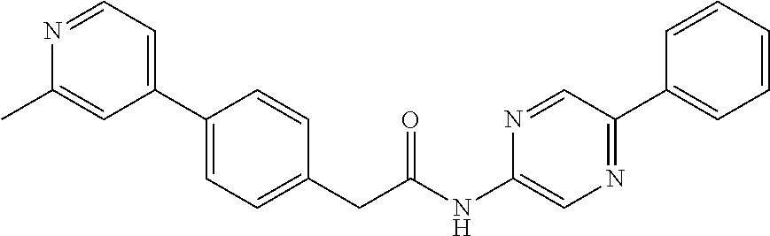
C1(C2=CC=C(CC(NC3=CN=C(C4=CC=CC=C4)C=N3)=O)C=C2)=CC=NC(C)=C1
